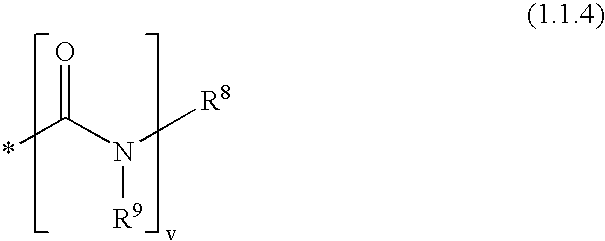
*C(N([R8])[R9])=O
